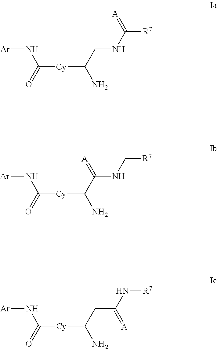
[Ar]NC([Cy]C(N)CNC([R7])=[A])=O.[Ar]NC([Cy]C(N)C(NC[R7])=[A])=O.[Ar]NC([Cy]C(N)CC(N[R7])=[A])=O
